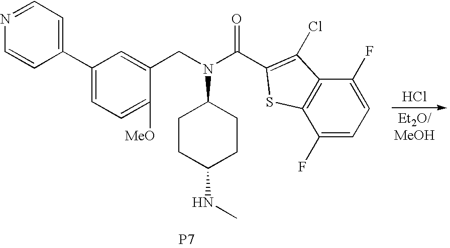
[P7].C1(C2=CC=NC=C2)=CC=C([MeO])C(CN(C2CCC(NC)CC2)C(C2=C(Cl)C3=C(C(F)=CC=C3F)S2)=O)=C1.Cl
